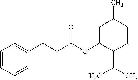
C1=CC=CC(CCC(OC2C(C(C)C)CCC(C)C2)=O)=C1
